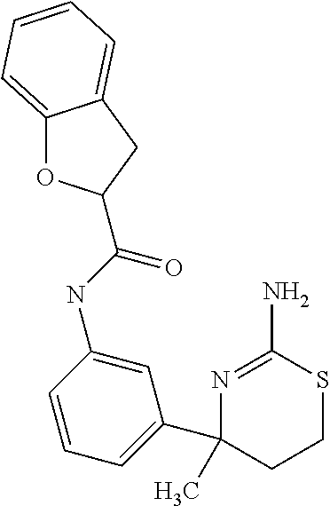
N1=C(N)SCCC1(C1=CC=CC(NC(=O)C2OC3=CC=CC=C3C2)=C1)C
